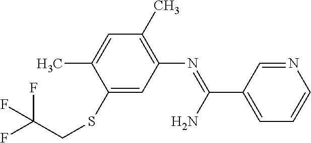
C1(C)=C(N=C(C2=CC=CN=C2)N)C=C(SCC(F)(F)F)C(C)=C1
